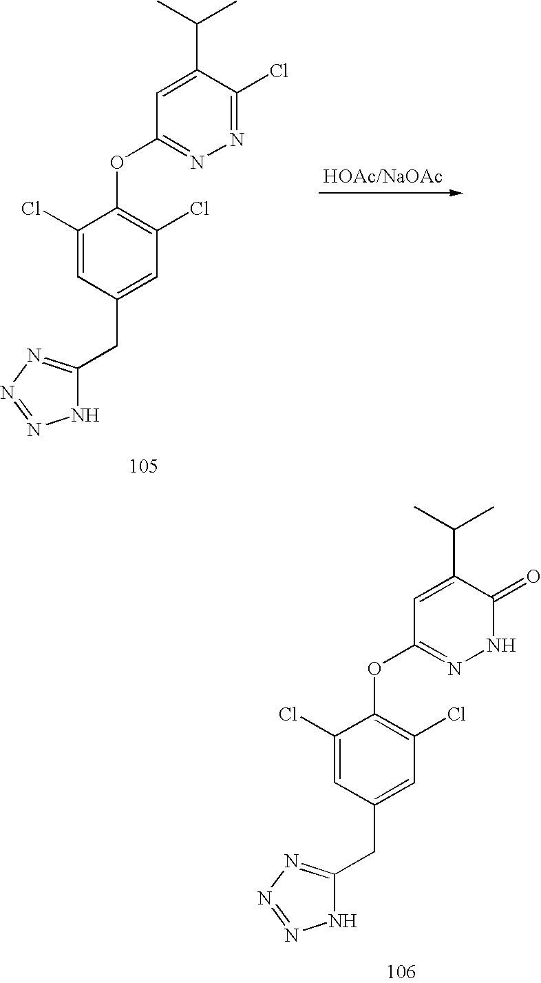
C1(Cl)=CC(CC2=NN=NN2)=CC(Cl)=C1OC1=NNC(=O)C(C(C)C)=C1.C1(Cl)=CC(CC2=NN=NN2)=CC(Cl)=C1OC1=NN=C(Cl)C(C(C)C)=C1
